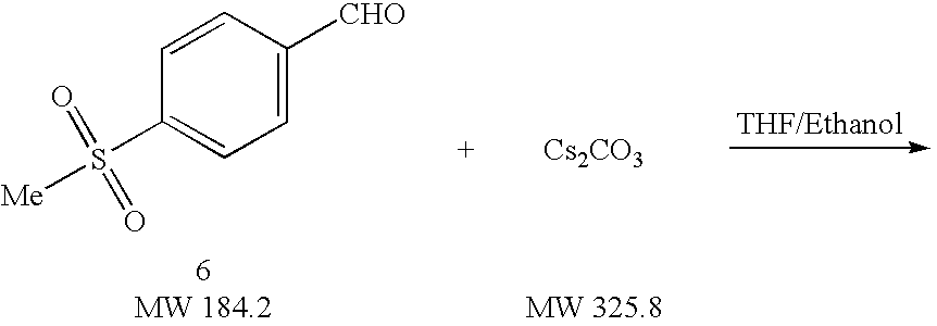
C1([CHO])=CC=C(S(=O)([Me])=O)C=C1.[Cs2CO3]
